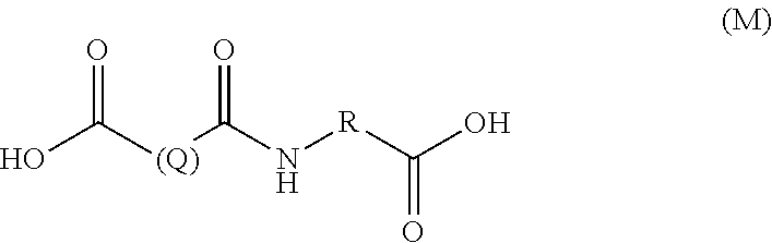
O=C([(Q)]C(N[R]C(=O)O)=O)O
